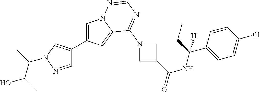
C1=C(C2=CN(C(C)C(C)O)N=C2)C=C2N1N=CN=C2N1CC(C(NC(C2=CC=C(Cl)C=C2)(CC)[H])=O)C1
